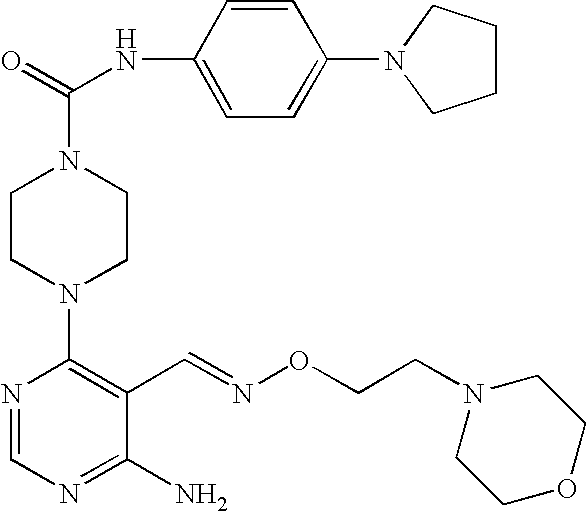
C1CN(C2=C(C=NOCCN3CCOCC3)C(N)=NC=N2)CCN1C(=O)NC1=CC=C(N2CCCC2)C=C1
